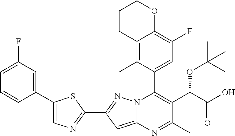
C1=C(C2=CC(F)=CC=C2)SC(C2=NN3C(C4=CC(F)=C5C(=C4C)CCCO5)=C(C(C(O)=O)OC(C)(C)C)C(C)=NC3=C2)=N1
